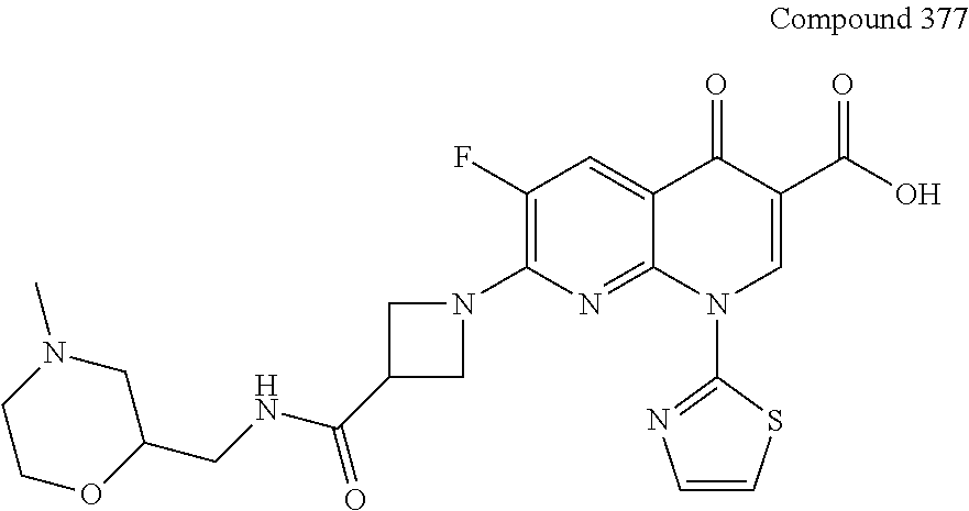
C1(F)=C(N2CC(C(NCC3CN(C)CCO3)=O)C2)N=C2C(=C1)C(=O)C(C(O)=O)=CN2C1=NC=CS1
